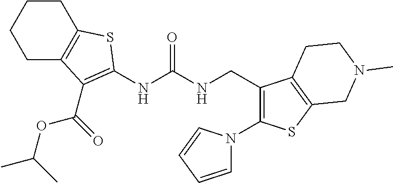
C1CCCC2=C1SC(NC(NCC1=C(N3C=CC=C3)SC3=C1CCN(C)C3)=O)=C2C(OC(C)C)=O
